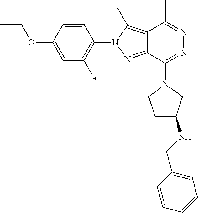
C1=CC(OCC)=CC(F)=C1N1C(C)=C2C(=N1)C(N1CC(NCC3=CC=CC=C3)CC1)=NN=C2C
